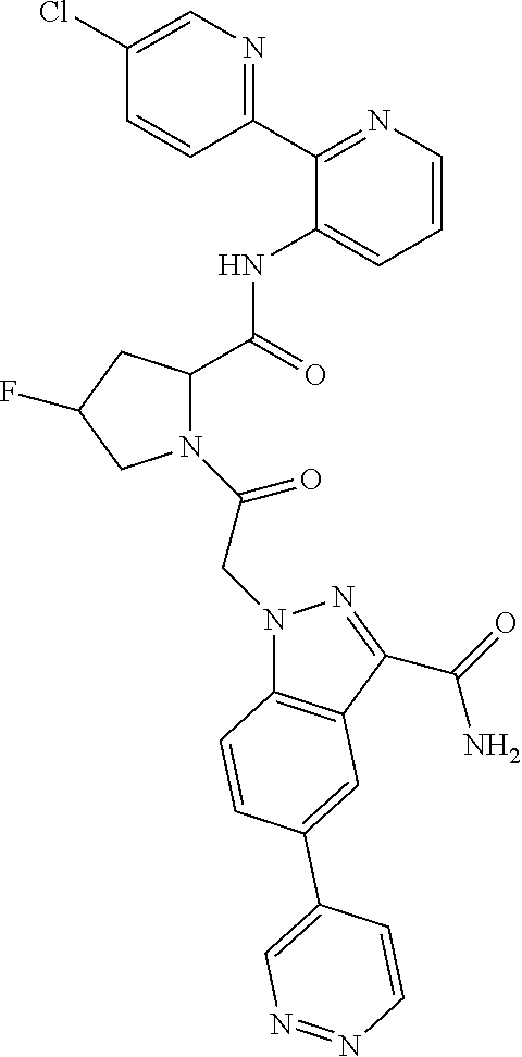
C1(C2=NC=CC=C2NC(=O)C2N(C(=O)CN3C4=C(C(C(=O)N)=N3)C=C(C3=CN=NC=C3)C=C4)CC(F)C2)=NC=C(Cl)C=C1
